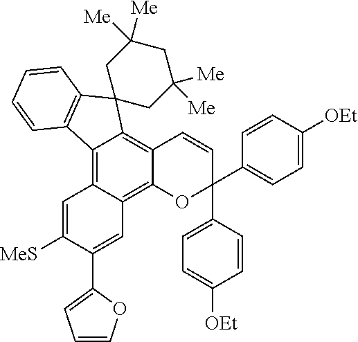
C12=C3C(=C4C(=C1C1(C5=C2C=CC=C5)CC([Me])([Me])CC([Me])([Me])C1)C=CC(C1=CC=C([OEt])C=C1)(C1=CC=C([OEt])C=C1)O4)C=C(C1=CC=CO1)C([MeS])=C3
